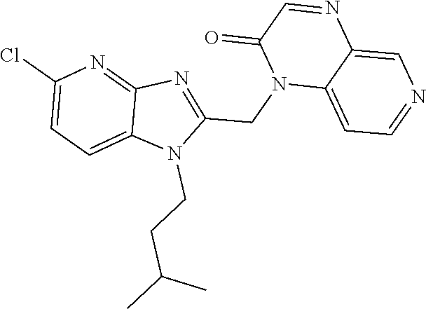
C1(Cl)=CC=C2C(=N1)N=C(CN1C3=CC=NC=C3N=CC1=O)N2CCC(C)C
